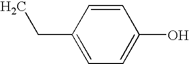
CCC1=CC=C(O)C=C1
